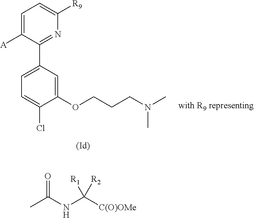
C1=C([A])C(C2=CC=C(Cl)C(OCCCN(C)C)=C2)=NC([R9])=C1.[with R9 representing].C(C)(NC([C(O)OMe])([R1])[R2])=O
